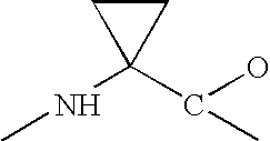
C1CC1(NC)C(O)C
